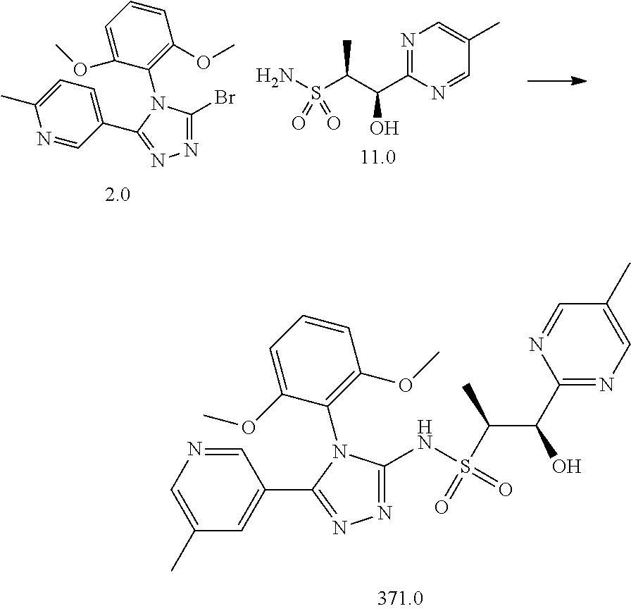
N1=C(Br)N(C2=C(OC)C=CC=C2OC)C(C2=CC=C(C)N=C2)=N1.N1=C(C(C(S(N)(=O)=O)C)O)N=CC(C)=C1.C1(NS(=O)(C(C)C(C2=NC=C(C)C=N2)O)=O)=NN=C(C2=CC(C)=CN=C2)N1C1=C(OC)C=CC=C1OC
